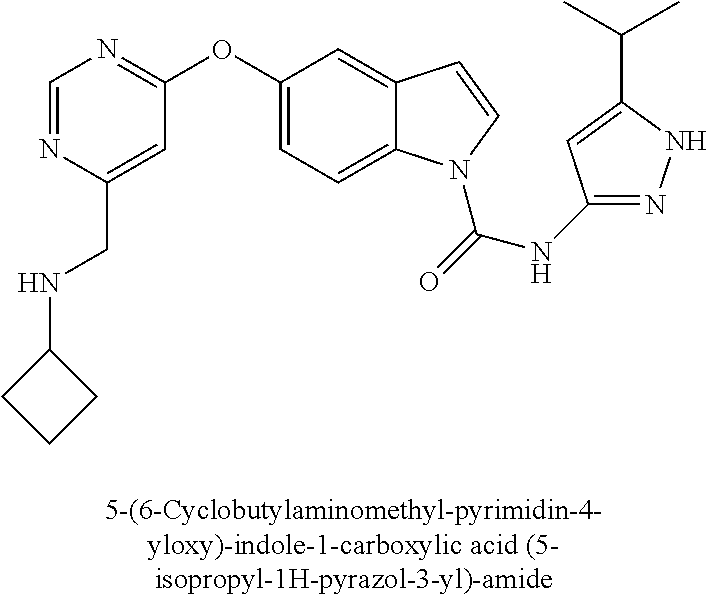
C1=NC(CNC2CCC2)=CC(OC2=CC=C3C(=C2)C=CN3C(=O)NC2=NNC(C(C)C)=C2)=N1
